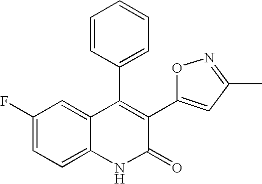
C1(F)=CC=C2C(=C1)C(C1=CC=CC=C1)=C(C1=CC(C)=NO1)C(=O)N2
